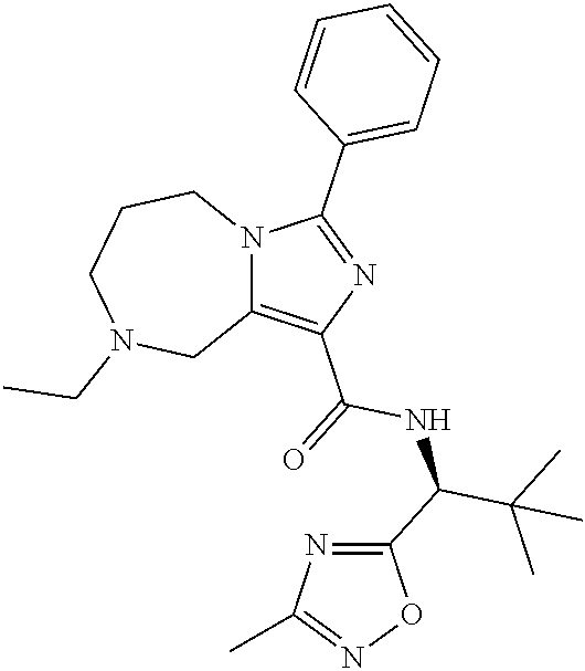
C12=C(C(=O)NC(C(C)(C)C)C3=NC(C)=NO3)N=C(C3=CC=CC=C3)N1CCCN(CC)C2
